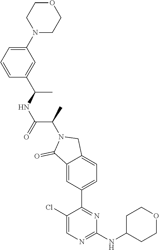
C1=CC=C(N2CCOCC2)C=C1C(NC(C(C)N1C(=O)C2=CC(C3=NC(NC4CCOCC4)=NC=C3Cl)=CC=C2C1)=O)C
